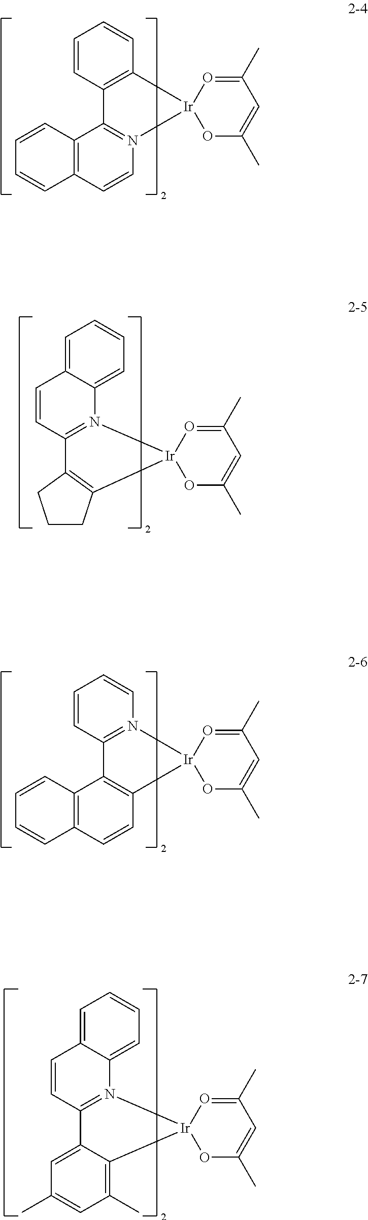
C1=CC2=C(C=C1)C1=N(C=CC3=C1C=CC=C3)[Ir]21OC(C)=CC(C)=O1.C12=CC=CC=C1N1=C(C=C2)C2=C([Ir]13OC(C)=CC(C)=O3)CCC2.C1=CN2=C(C=C1)C1=C(C=CC3=C1C=CC=C3)[Ir]21OC(C)=CC(C)=O1.C12=CC=CC=C1N1=C(C=C2)C2=CC(C)=CC(C)=C2[Ir]12OC(C)=CC(C)=O2
